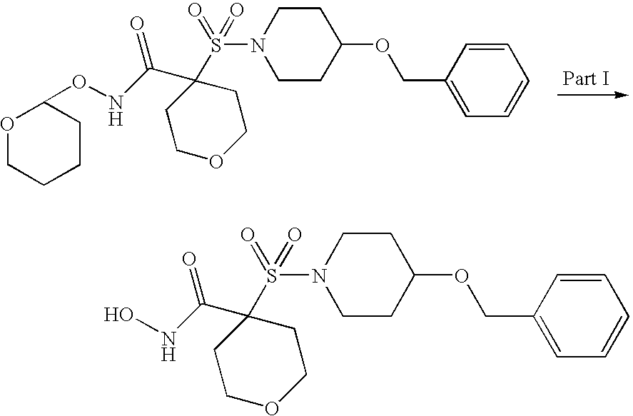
C1(S(N2CCC(OCC3=CC=CC=C3)CC2)(=O)=O)(C(=O)NOC2OCCCC2)CCOCC1.C1(S(N2CCC(OCC3=CC=CC=C3)CC2)(=O)=O)(C(=O)NO)CCOCC1
